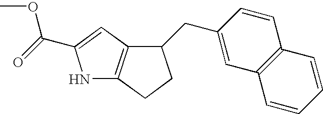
N1C2=C(C=C1C(=O)OC)C(CC1=CC3=C(C=C1)C=CC=C3)CC2
